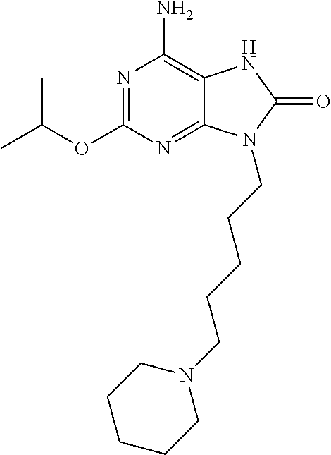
N1=C(OC(C)C)N=C2C(=C1N)NC(=O)N2CCCCCN1CCCCC1
